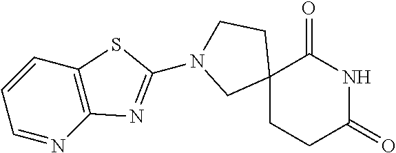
C12(CCC(=O)NC1=O)CCN(C1=NC3=C(C=CC=N3)S1)C2
